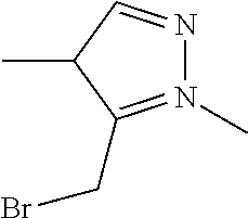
N1(C)=C(CBr)C(C)C=N1
